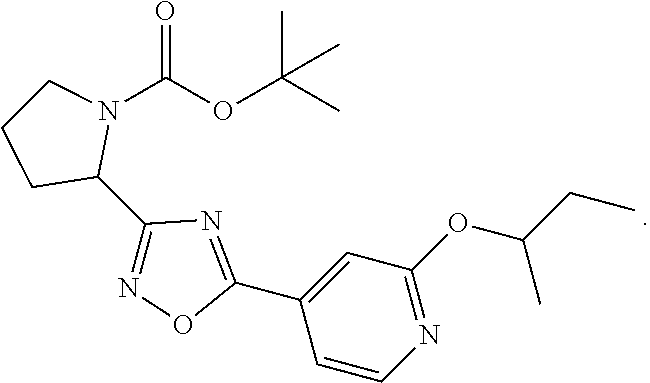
C1=CN=C(OC(C)CC)C=C1C1=NC(C2N(C(=O)OC(C)(C)C)CCC2)=NO1
